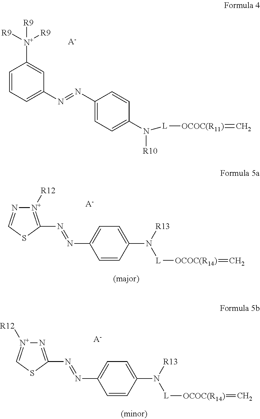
N(=NC1=CC=C(N([R13])[L][OCOC(R14)]=C)C=C1)C1=[N+]([R12])N=CS1.[A-].N(=NC1=CC=C(N([R13])[L][OCOC(R14)]=C)C=C1)C1=N[N+]([R12])=CS1.[A-].[L]([OCOC(R11)]=C)N([R10])C1=CC=C(N=NC2=CC=CC([N+]([R9])([R9])[R9])=C2)C=C1.[A-]
